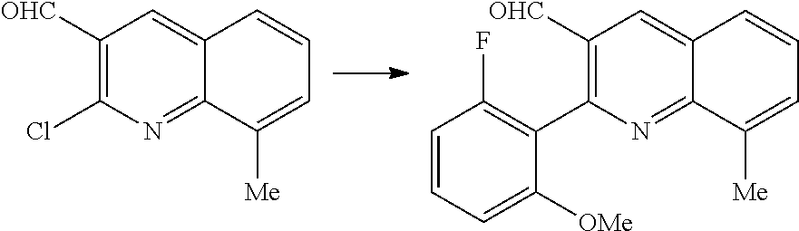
C1=CC=C([OMe])C(C2=C([OHC])C=C3C(=N2)C([Me])=CC=C3)=C1F.ClC1=C([OHC])C=C2C(=N1)C([Me])=CC=C2
